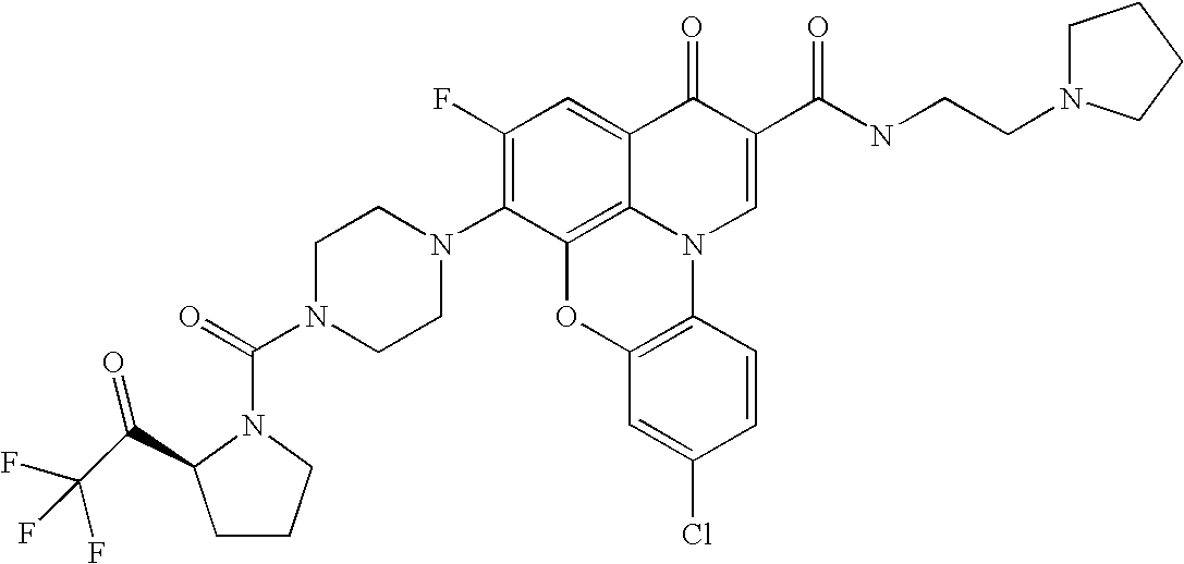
C1(F)=C(N2CCN(C(=O)N3C(C(=O)C(F)(F)F)CCC3)CC2)C2=C3C(=C1)C(=O)C(C(NCCN1CCCC1)=O)=CN3C1=C(O2)C=C(Cl)C=C1
